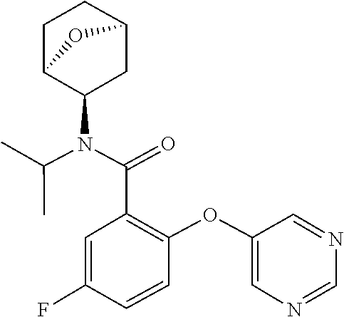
C1=NC=C(OC2=C(C(N(C3C4CCC(C3)O4)C(C)C)=O)C=C(F)C=C2)C=N1
